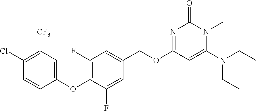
C1(OC2=C(F)C=C(COC3=NC(=O)N(C)C(N(CC)CC)=C3)C=C2F)=CC([CF3])=C(Cl)C=C1
